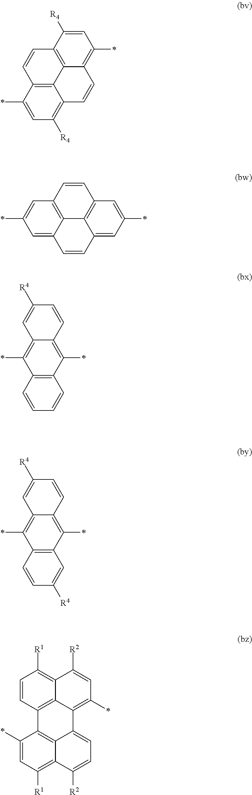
C1=C([R4])C2=C3C(=C1*)C=CC1=C([R4])C=C(*)C(=C31)C=C2.C1=CC2=C3C4=C1C=C(*)C=C4C=CC3=CC(*)=C2.C12=C(C=CC=C1)C(*)=C1C(=C2*)C=CC([R4])=C1.C12=C(C=CC([R4])=C1)C(*)=C1C(=C2*)C=CC([R4])=C1.C12=C3C(=C(*)C=C([R2])C3=C([R1])C=C1)C1=CC=C([R2])C3=C([R1])C=C(*)C2=C13
